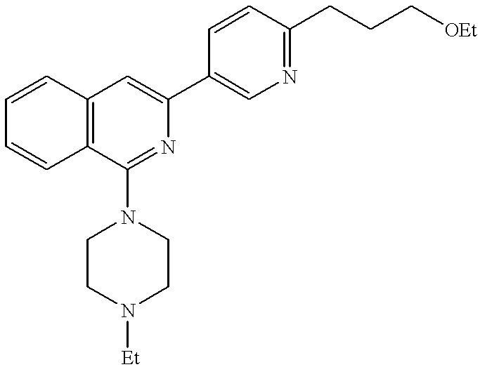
C1=CC2=C(C=C1)C(N1CCN([Et])CC1)=NC(C1=CN=C(CCC[OEt])C=C1)=C2
